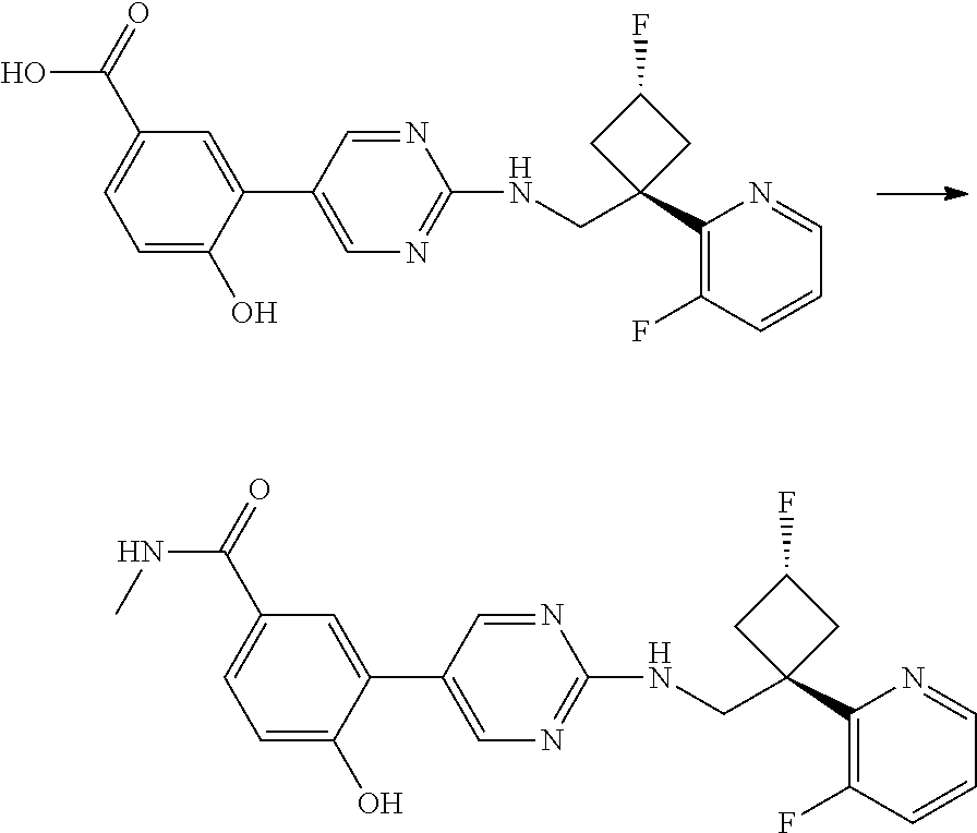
N1=CC(C2=CC(C(=O)O)=CC=C2O)=CN=C1NCC1(C2=C(F)C=CC=N2)CC(F)C1.N1=CC(C2=CC(C(=O)NC)=CC=C2O)=CN=C1NCC1(C2=C(F)C=CC=N2)CC(F)C1
